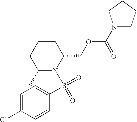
C1CCC(C)N(S(=O)(=O)C2=CC=C(Cl)C=C2)C1COC(N1CCCC1)=O
